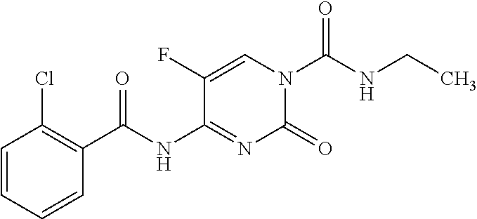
C1=C(F)C(NC(C2=C(Cl)C=CC=C2)=O)=NC(=O)N1C(NCC)=O
